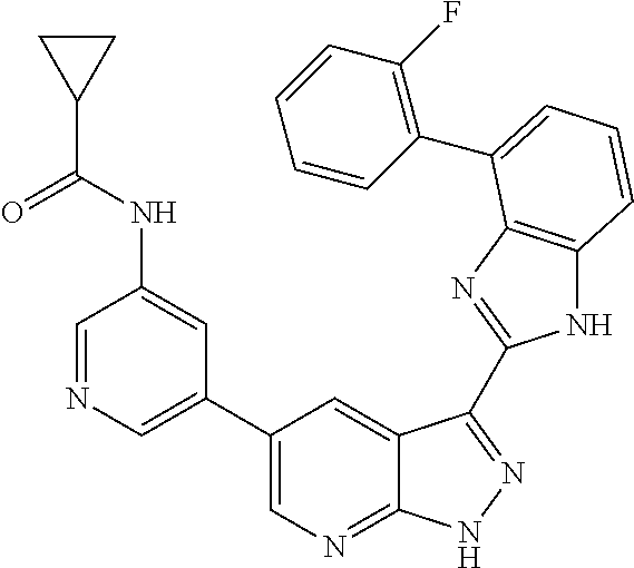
C1(C2=CN=CC(NC(C3CC3)=O)=C2)=CN=C2C(=C1)C(C1=NC3=C(N1)C=CC=C3C1=C(F)C=CC=C1)=NN2
